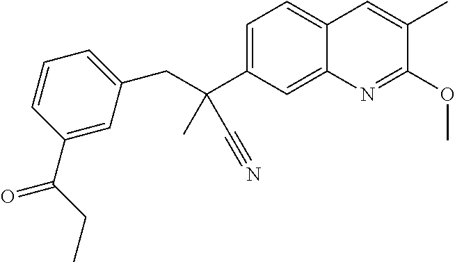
C(C1=CC=C2C(=C1)N=C(OC)C(C)=C2)(CC1=CC=CC(C(CC)=O)=C1)(C#N)C
